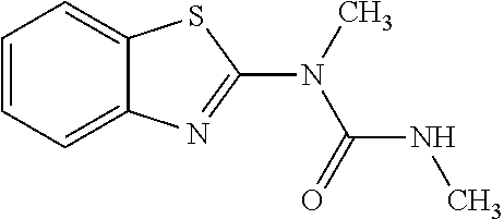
C1=CC=C2C(=C1)SC(N(C)C(=O)NC)=N2
